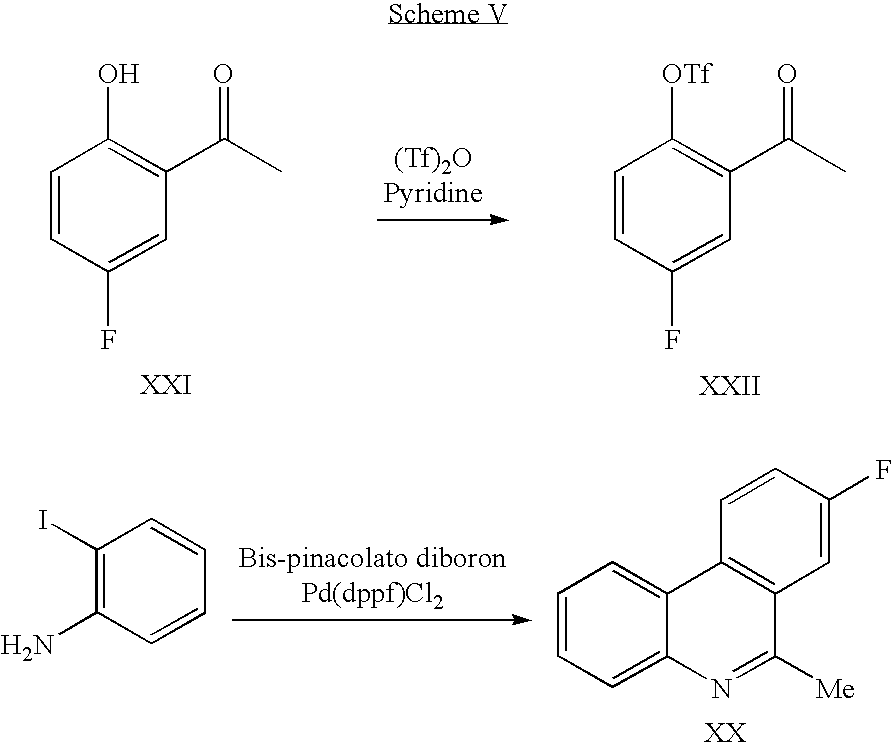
C1=CC(F)=CC(C(C)=O)=C1O.C1=CC(F)=CC(C(C)=O)=C1[OTf].C1(I)=C(N)C=CC=C1.C1=CC=C2C(=C1)C1=C(C([Me])=N2)C=C(F)C=C1
